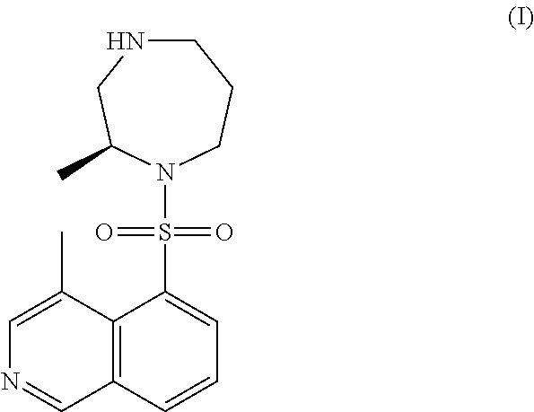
C12=C(C=CC=C1S(=O)(=O)N1CCCNCC1C)C=NC=C2C
